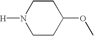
C1CC(OC)CCN1[H]
